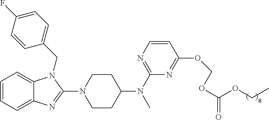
C1=CC=C2C(=C1)N(CC1=CC=C(F)C=C1)C(N1CCC(N(C3=NC=CC(OCOC(OCC)=O)=N3)C)CC1)=N2
